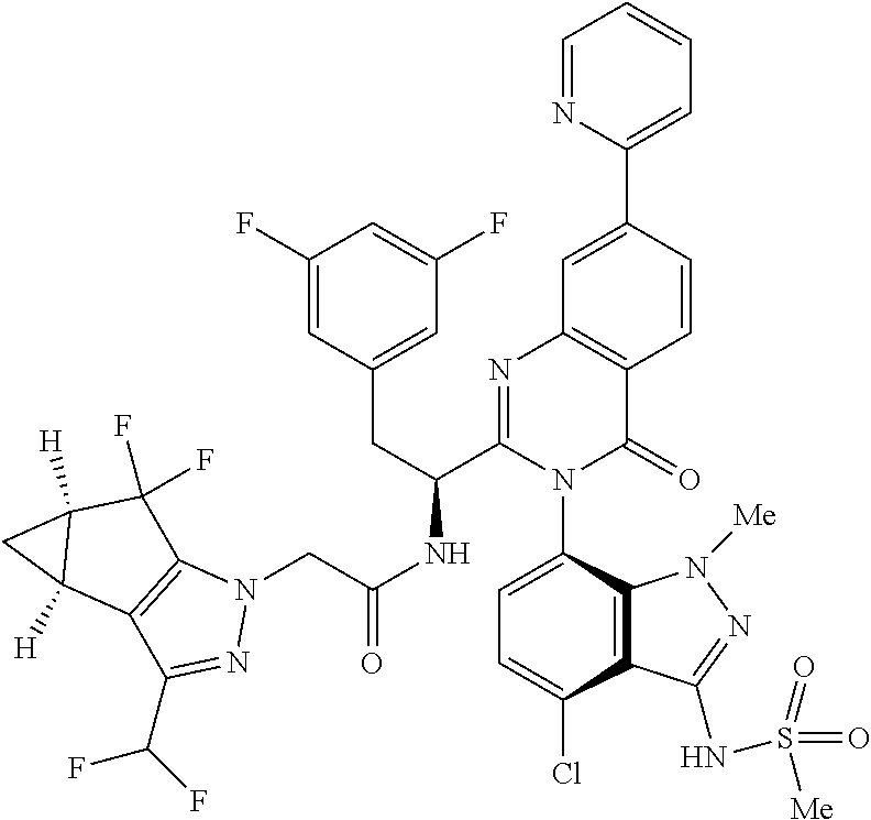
C1=C(Cl)C2=C(C(N3C(=O)C4=C(N=C3C(CC3=CC(F)=CC(F)=C3)NC(CN3C5=C(C(C(F)F)=N3)C3([H])C([H])(C5(F)F)C3)=O)C=C(C3=CC=CC=N3)C=C4)=C1)N([Me])N=C2NS(=O)([Me])=O
